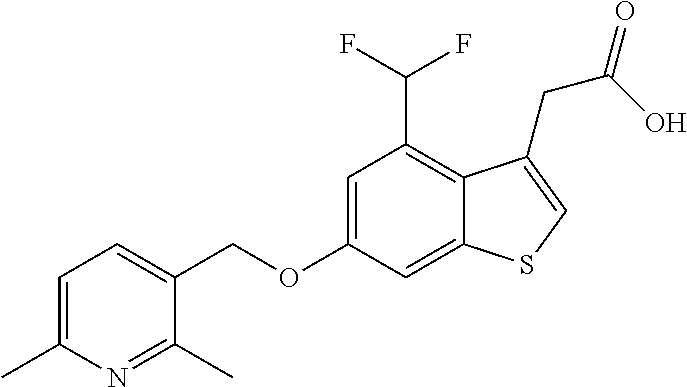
C1=C(C)N=C(C)C(COC2=CC(C(F)F)=C3C(=C2)SC=C3CC(=O)O)=C1
